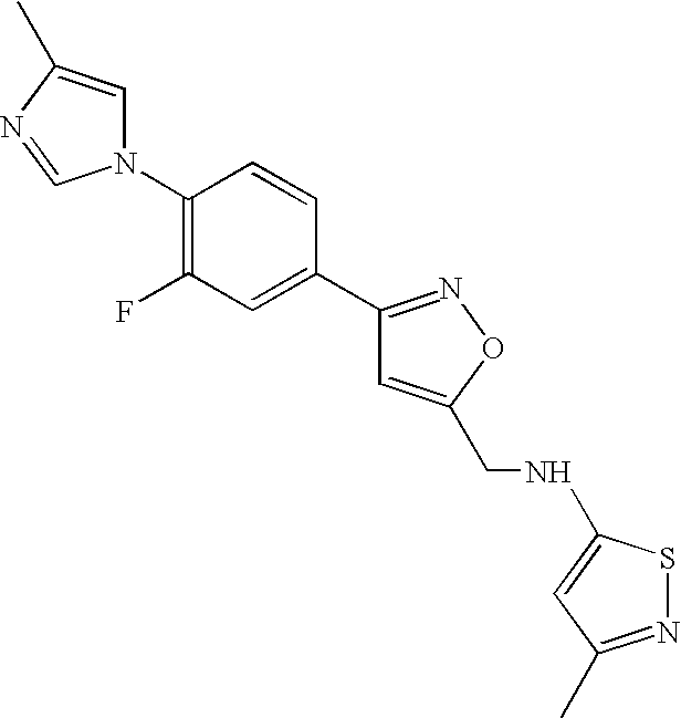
N1(C2=C(F)C=C(C3=NOC(CNC4=CC(C)=NS4)=C3)C=C2)C=C(C)N=C1
